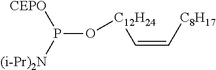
O([C12H24]C=C[C8H17])P([N(Pr-i)2])[CEPO]
